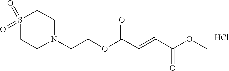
C1N(CCOC(C=CC(=O)OC)=O)CCS(=O)(=O)C1.Cl
